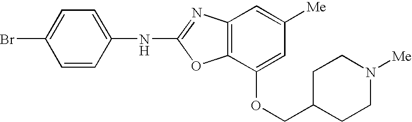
C1=CC(NC2=NC3=C(O2)C(OCC2CCN([Me])CC2)=CC([Me])=C3)=CC=C1Br
